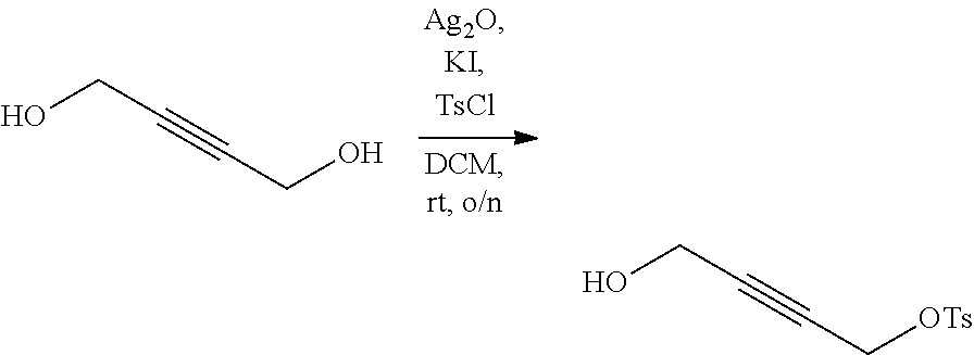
OCC#CCO.OCC#CC[OTs]
